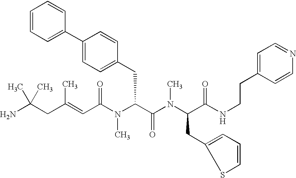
NC(CC(=CC(N(C(C(=O)N(C)C(CC1=CC=CS1)C(=O)NCCC1=CC=NC=C1)CC1=CC=C(C2=CC=CC=C2)C=C1)C)=O)C)(C)C
